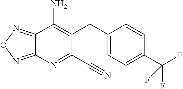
C12=NON=C1N=C(C#N)C(CC1=CC=C(C(F)(F)F)C=C1)=C2N
